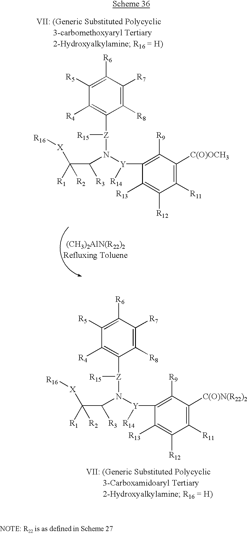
C1([R5])=C([R6])C([R7])=C([R8])C([Z]([R15])N([Y](C2=C([R9])C([C(O)OCH3])=C([R11])C([R12])=C2[R13])[R14])C([R3])C([R2])([R1])[X][R16])=C1[R4].C1([R5])=C([R6])C([R7])=C([R8])C([Z]([R15])N([Y](C2=C([R9])C([C(O)N(R22)2])=C([R11])C([R12])=C2[R13])[R14])C([R3])C([R2])([R1])[X][R16])=C1[R4]
